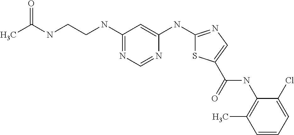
C1=CC=C(Cl)C(NC(=O)C2=CN=C(NC3=CC(NCCNC(C)=O)=NC=N3)S2)=C1C
